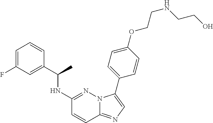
C1=C(F)C=C(C(NC2=NN3C(=NC=C3C3=CC=C(OCCNCCO)C=C3)C=C2)C)C=C1
